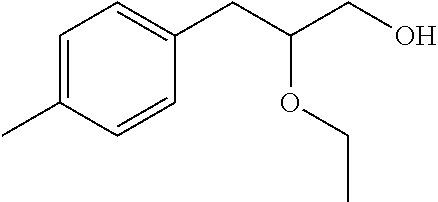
C1=C(C)C=CC(CC(CO)OCC)=C1
